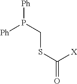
[Ph]P(CSC(=O)[X])[Ph]
